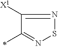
C1([X1])=NSN=C1C
